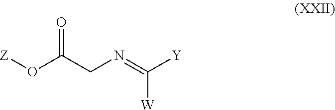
[Z]OC(CN=C([Y])[W])=O
